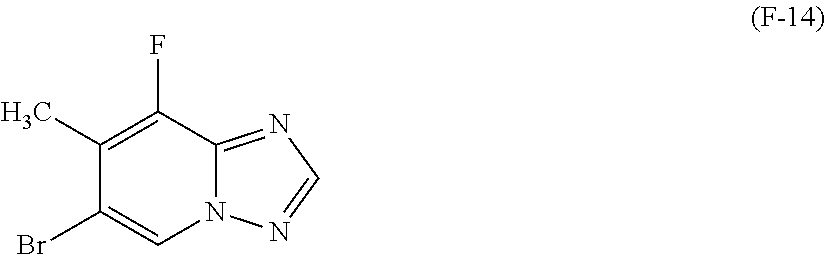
C1(C)=C(F)C2=NC=NN2C=C1Br
